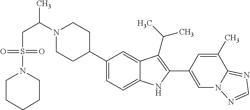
N1(C(CS(N2CCCCC2)(=O)=O)C)CCC(C2=CC=C3C(=C2)C(C(C)C)=C(C2=CN4C(=NC=N4)C(C)=C2)N3)CC1
